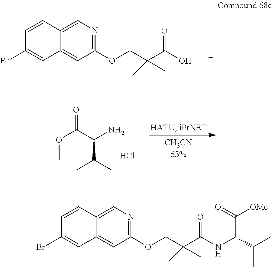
C1=CC2=CN=C(OCC(C(O)=O)(C)C)C=C2C=C1Br.O(C(C(N)C(C)C)=O)C.Cl.C1=CC2=CN=C(OCC(C(NC(C(=O)[OMe])C(C)C)=O)(C)C)C=C2C=C1Br
